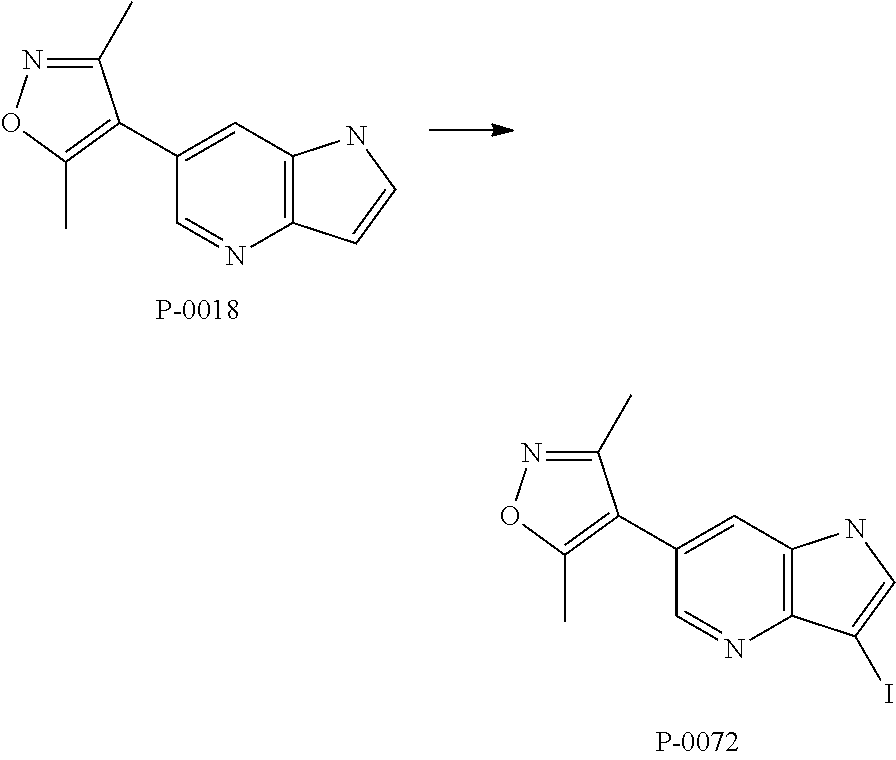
C1(C2=C(C)ON=C2C)=CC2=C(N=C1)C=CN2.C1(C2=C(C)ON=C2C)=CC2=C(N=C1)C(I)=CN2
